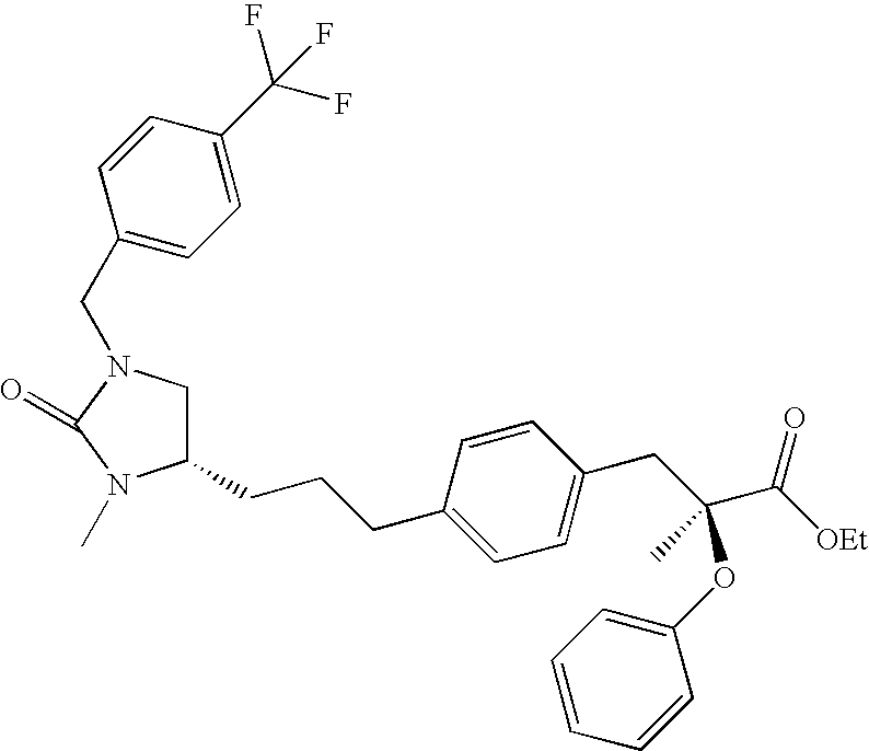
C1N(CC2=CC=C(C(F)(F)F)C=C2)C(=O)N(C)C1CCCC1=CC=C(CC(C([OEt])=O)(C)OC2=CC=CC=C2)C=C1
